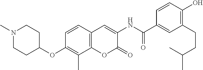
N1(C)CCC(OC2=C(C)C3=C(C=C2)C=C(NC(=O)C2=CC(CCC(C)C)=C(O)C=C2)C(=O)O3)CC1
